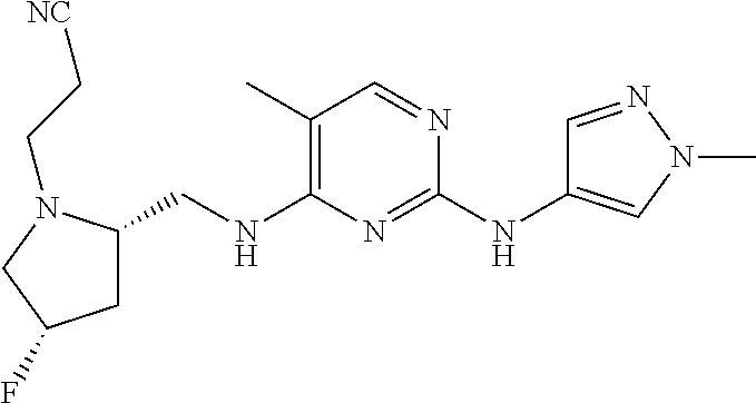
C1(C)=C(NCC2CC(F)CN2CC[NC])N=C(NC2=CN(C)N=C2)N=C1
